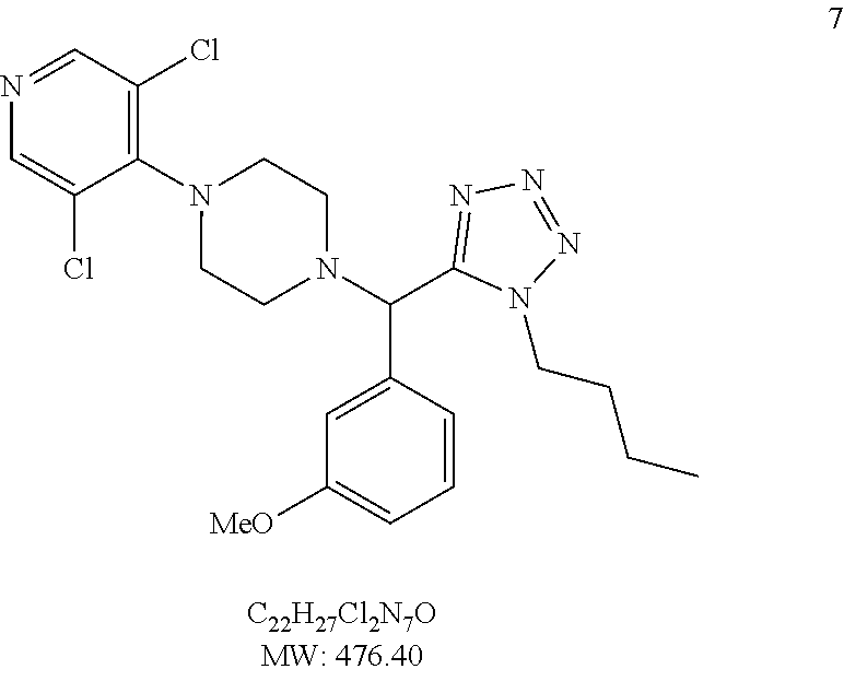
N1=CC(Cl)=C(N2CCN(C(C3=NN=NN3CCCC)C3=CC([MeO])=CC=C3)CC2)C(Cl)=C1
